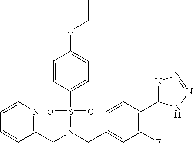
C1=CC(S(=O)(=O)N(CC2=CC(F)=C(C3=NN=NN3)C=C2)CC2=NC=CC=C2)=CC=C1OCC
